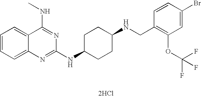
C1=CC=C2C(=C1)C(NC)=NC(NC1CCC(NCC3=C(OC(F)(F)F)C=C(Br)C=C3)CC1)=N2.[2HCl]
